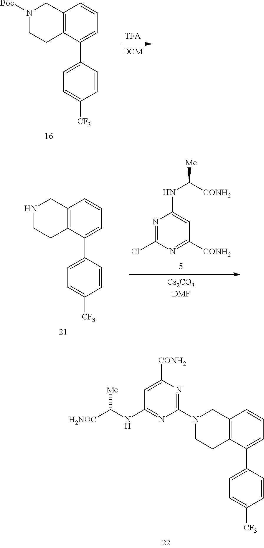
C12=C(C(C3=CC=C([CF3])C=C3)=CC=C1)CCN(C1=NC([CONH2])=CC(NC([H2NOC])[Me])=N1)C2.C12=C(C(C3=CC=C([CF3])C=C3)=CC=C1)CCN([Boc])C2.C12=C(C(C3=CC=C([CF3])C=C3)=CC=C1)CCNC2.N1=C(Cl)N=C([CONH2])C=C1NC([Me])[CONH2]
